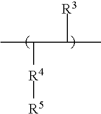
CC(C(C)[R3])[R4][R5]
